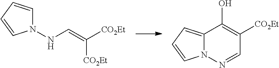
C12=CC=CN1N=CC([CO2Et])=C2O.N1(NC=C([CO2Et])[CO2Et])C=CC=C1
